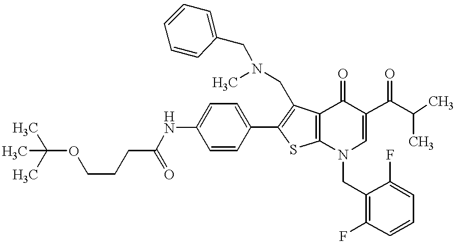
C1=CC(C2=C(CN(C)CC3=CC=CC=C3)C3=C(S2)N(CC2=C(F)C=CC=C2F)C=C(C(=O)C(C)C)C3=O)=CC=C1NC(=O)CCCOC(C)(C)C
